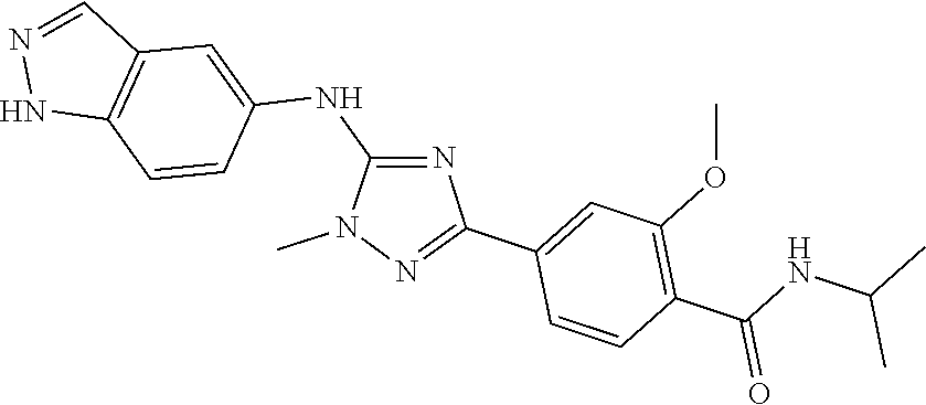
N1(C)N=C(C2=CC(OC)=C(C(NC(C)C)=O)C=C2)N=C1NC1=CC2=C(NN=C2)C=C1
